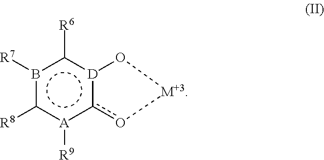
b1([R7])c([R8])[A]([R9])c2[D](c1[R6])O[M+3]o2
